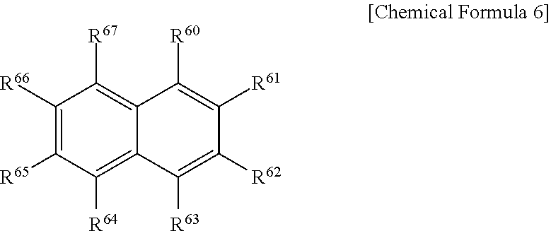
C12=C([R67])C([R66])=C([R65])C([R64])=C1C([R63])=C([R62])C([R61])=C2[R60]
